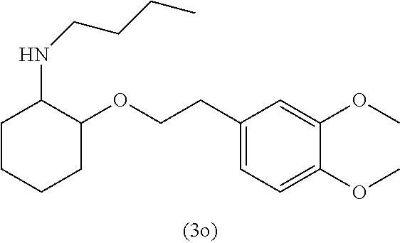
C1CCCC(OCCC2=CC=C(OC)C(OC)=C2)C1NCCCC
